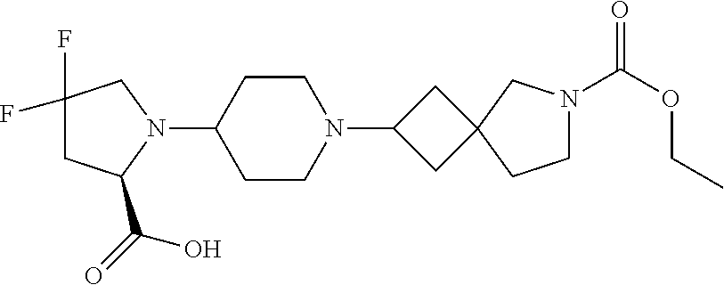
C1C(C(=O)O)N(C2CCN(C3CC4(C3)CCN(C(OCC)=O)C4)CC2)CC1(F)F
